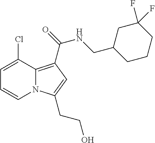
C1=C(Cl)C2=C(C(=O)NCC3CCCC(F)(F)C3)C=C(CCO)N2C=C1
